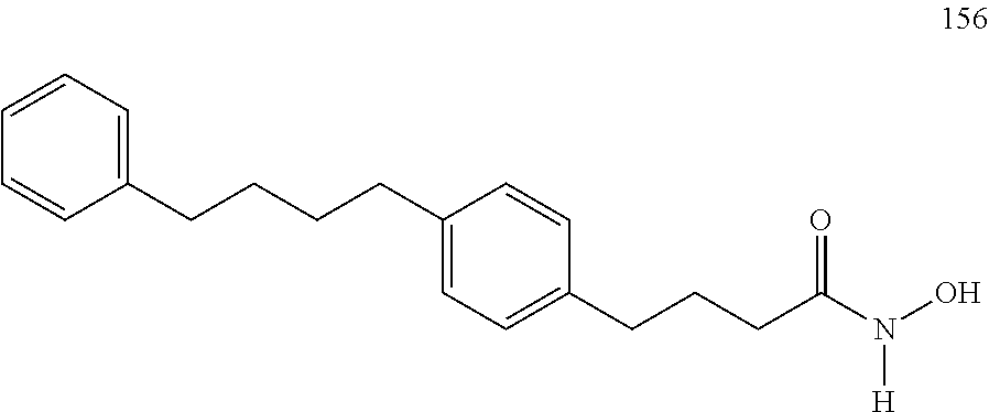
C1(CCCCC2=CC=C(CCCC(N(O)[H])=O)C=C2)=CC=CC=C1
